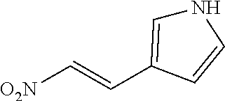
N1C=C(C=C[O2N])C=C1
